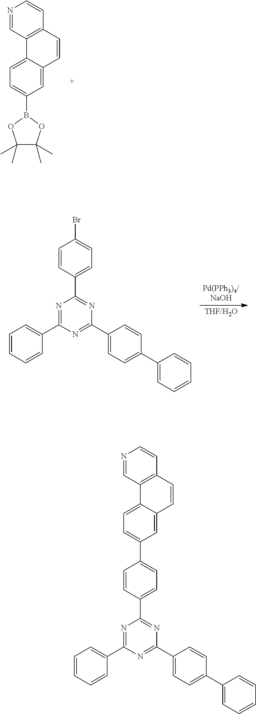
C1=C(B2OC(C)(C)C(C)(C)O2)C=C2C(=C1)C1=C(C=C2)C=CN=C1.C1=CC=CC(C2=NC(C3=CC=C(Br)C=C3)=NC(C3=CC=C(C4=CC=CC=C4)C=C3)=N2)=C1.C1=CC=CC(C2=NC(C3=CC=C(C4=CC=C5C6=C(C=CN=C6)C=CC5=C4)C=C3)=NC(C3=CC=C(C4=CC=CC=C4)C=C3)=N2)=C1
